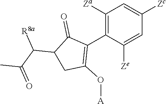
C1([Za])=C(C2=C(O[A])CC(C(C(C)=O)[R8a])C2=O)C([Ze])=CC([Zc])=C1
